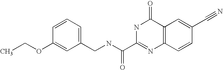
C1(CNC(C2=NC3=C(C(=O)N2)C=C(C#N)C=C3)=O)=CC=CC(OCC)=C1
